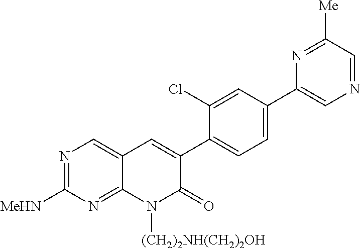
N1=C([MeHN])N=C2C(=C1)C=C(C1=CC=C(C3=CN=CC([Me])=N3)C=C1Cl)C(=O)N2[(CH2)2NH(CH2)2OH]
